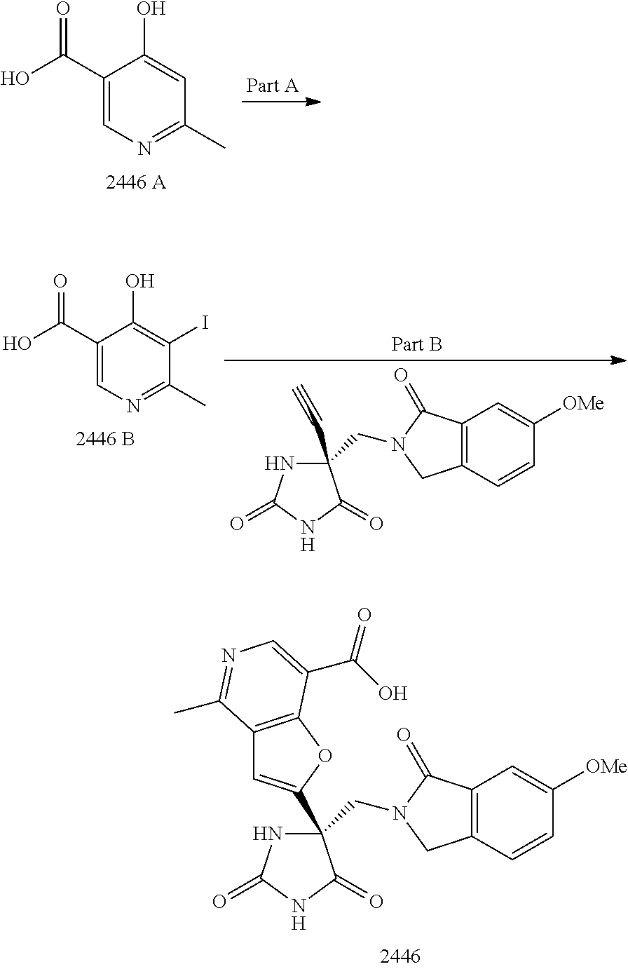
C1(C(O)=O)=CN=C(C)C=C1O.C12=C(C=CC([OMe])=C1)CN(CC1(C#C)NC(=O)NC1=O)C2=O.C1=C(C(O)=O)C(O)=C(I)C(C)=N1.C12=C(C=CC([OMe])=C1)CN(CC1(C3=CC4=C(O3)C(C(O)=O)=CN=C4C)NC(=O)NC1=O)C2=O
